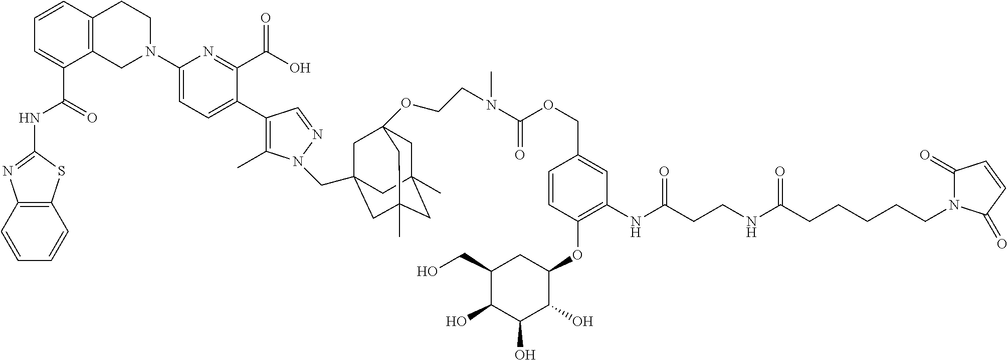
C12=C(C=CC=C1)SC(NC(C1=CC=CC3=C1CN(C1=CC=C(C4=C(C)N(CC56CC7(OCCN(C(OCC8=CC(NC(CCNC(CCCCCN9C(=O)C=CC9=O)=O)=O)=C(OC9C(O)C(O)C(O)C(CO)C9)C=C8)=O)C)CC(C)(CC(C)(C5)C7)C6)N=C4)C(C(O)=O)=N1)CC3)=O)=N2
